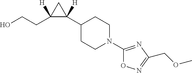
C1(C2([H])C(CCO)([H])C2)CCN(C2=NC(COC)=NO2)CC1
